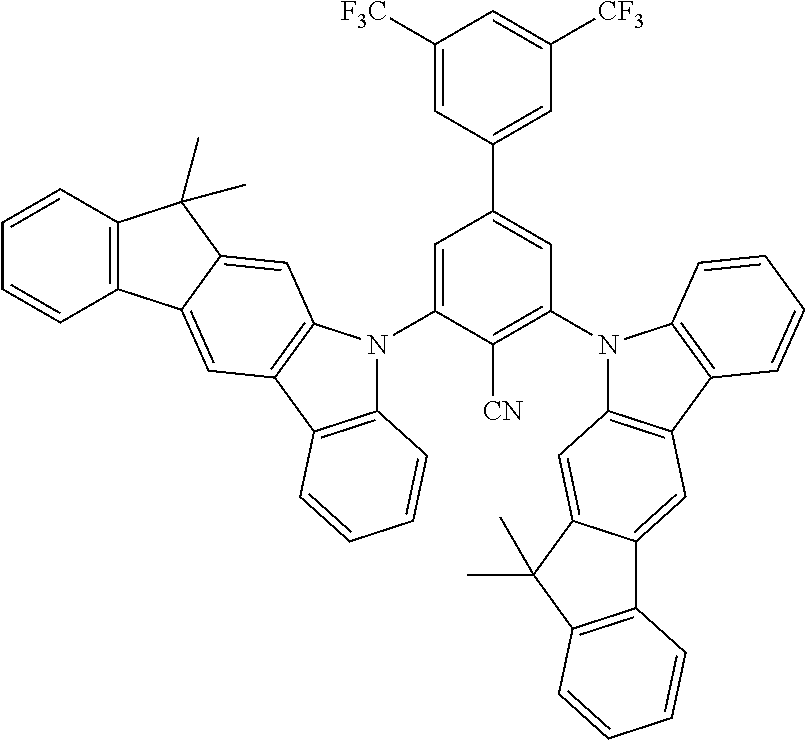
C1([F3C])=CC(C2=CC(N3C4=C(C5=C3C=CC=C5)C=C3C(=C4)C(C)(C)C4=C3C=CC=C4)=C([CN])C(N3C4=C(C5=C3C=C3C(=C5)C5=C(C3(C)C)C=CC=C5)C=CC=C4)=C2)=CC([CF3])=C1
